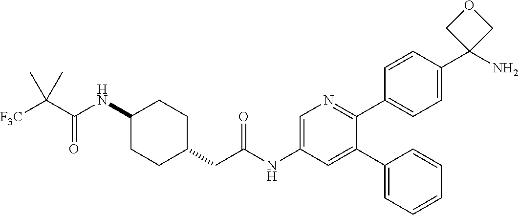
C1(NC(=O)C([F3C])(C)C)CCC(CC(NC2=CN=C(C3=CC=C(C4(N)COC4)C=C3)C(C3=CC=CC=C3)=C2)=O)CC1
